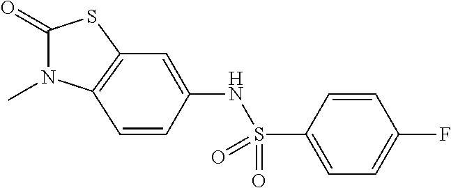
C1(=O)N(C)C2=C(S1)C=C(NS(=O)(=O)C1=CC=C(F)C=C1)C=C2
